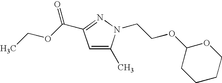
C1=C(C)N(CCOC2CCCCO2)N=C1C(=O)OCC
